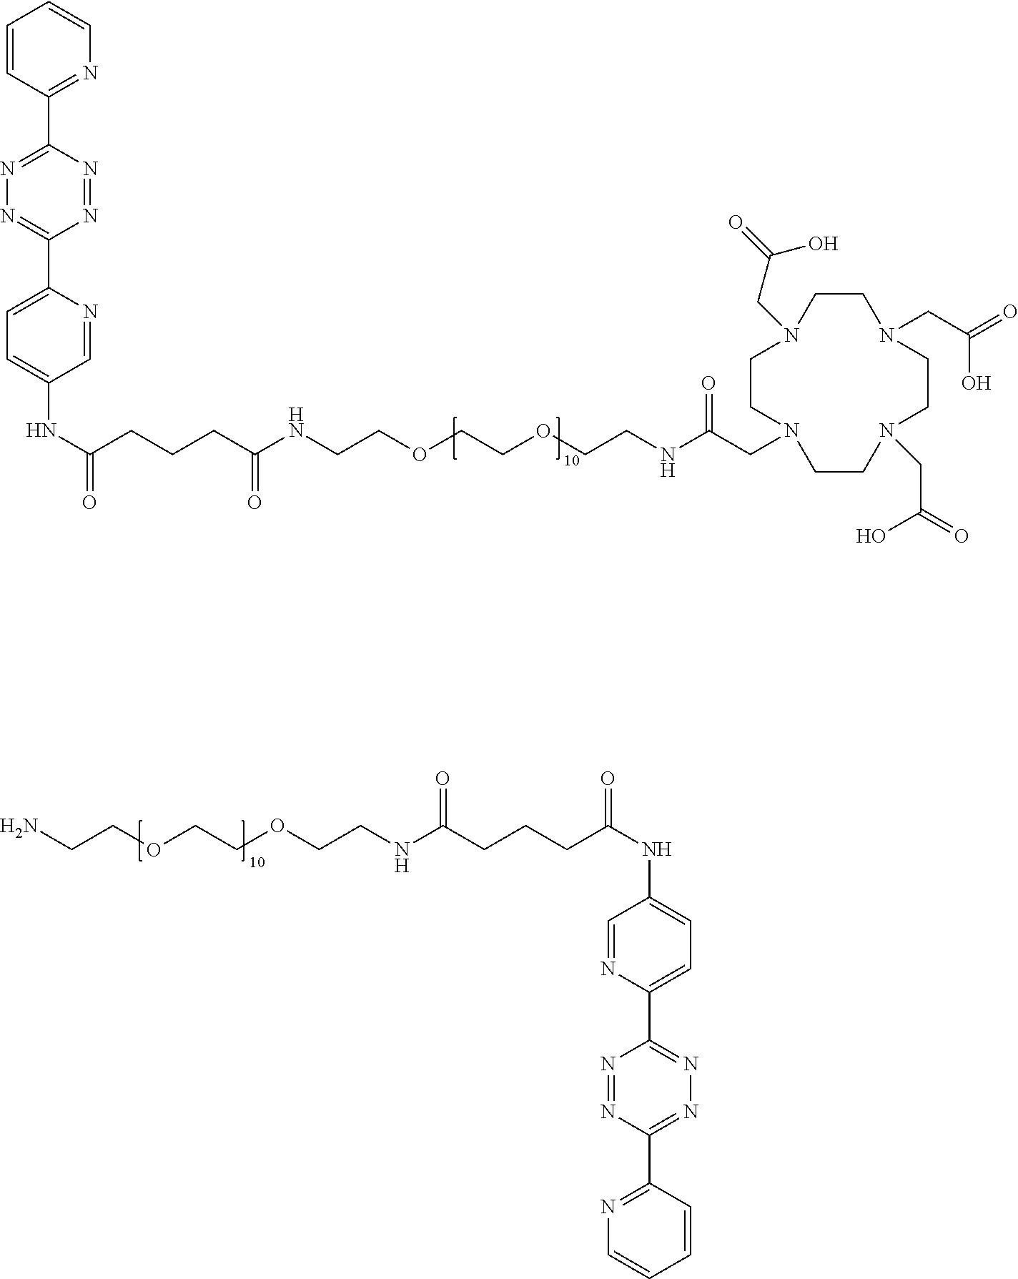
N(C(=O)CCCC(=O)NCCOCCOCCNC(=O)CN1CCN(CC(=O)O)CCN(CC(=O)O)CCN(CC(=O)O)CC1)C1=CC=C(C2=NN=C(C3=NC=CC=C3)N=N2)N=C1.C1=CC=CC(C2=NN=C(C3=CC=C(NC(CCCC(NCCOCCOCCN)=O)=O)C=N3)N=N2)=N1
